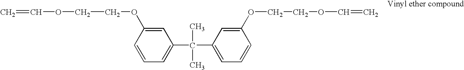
C1=CC(OCCOC=C)=CC(C(C)(C)C2=CC=CC(OCCOC=C)=C2)=C1
